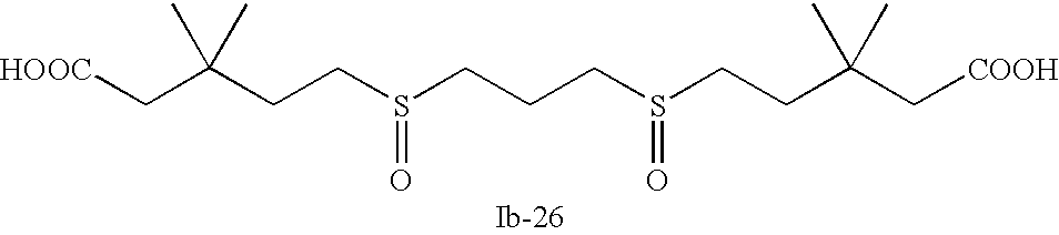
[HOOC]CC(CCS(CCCS(CCC(C[COOH])(C)C)=O)=O)(C)C
